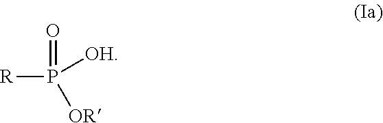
[R]P(=O)([OH])[OR]
